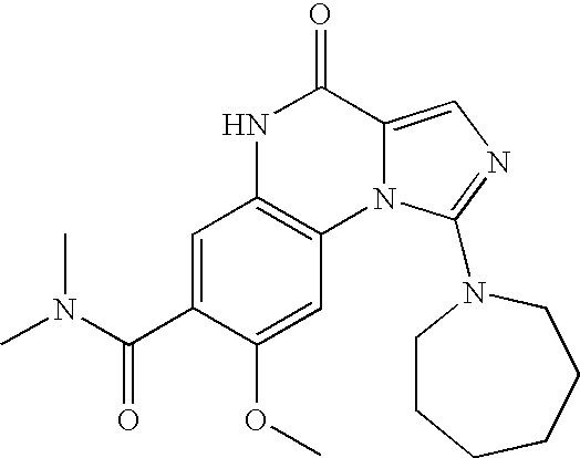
C1=C(C(N(C)C)=O)C(OC)=CC2=C1NC(=O)C1=CN=C(N3CCCCCC3)N21
